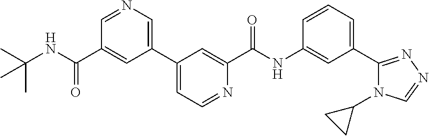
C1(C2=CC=NC(C(NC3=CC(C4=NN=CN4C4CC4)=CC=C3)=O)=C2)=CN=CC(C(=O)NC(C)(C)C)=C1
